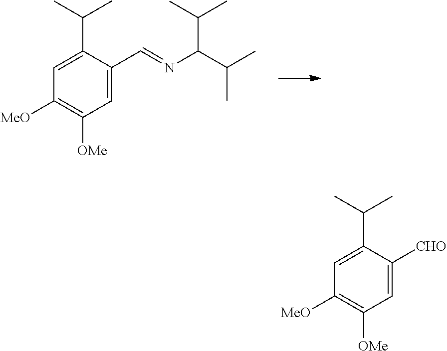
C1(C(C)C)=CC([MeO])=C([OMe])C=C1C=NC(C(C)C)C(C)C.C1(C(C)C)=CC([MeO])=C([OMe])C=C1[CHO]
